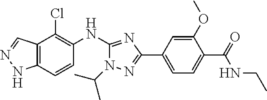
C12=C(C=CC(NC3=NC(C4=CC=C(C(NCC)=O)C(OC)=C4)=NN3C(C)C)=C1Cl)NN=C2
